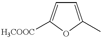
C1=C(C)OC([H3COOC])=C1
